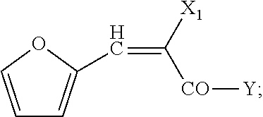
C(=C([CO][Y])[X1])C1=CC=CO1
